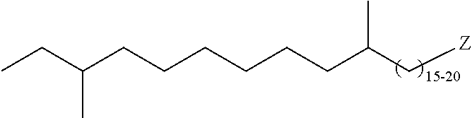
C(C(C[Z])C)CCCCCC(CC)C
